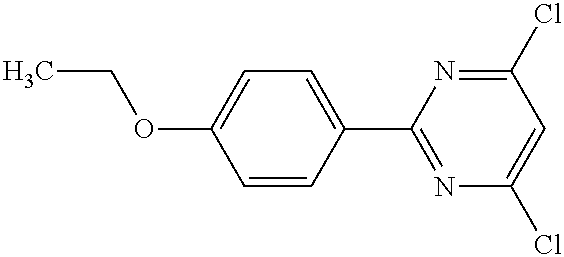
C1=CC(C2=NC(Cl)=CC(Cl)=N2)=CC=C1OCC
